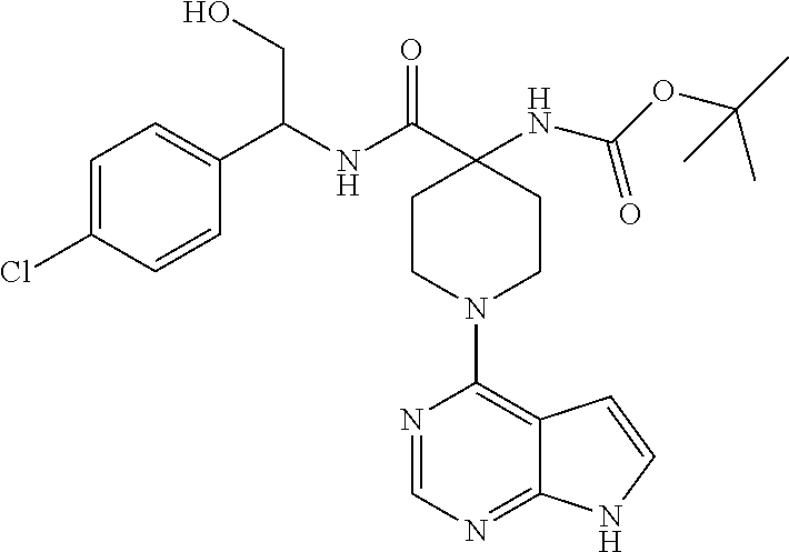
C(C1(NC(OC(C)(C)C)=O)CCN(C2=C3C(=NC=N2)NC=C3)CC1)(NC(C1=CC=C(Cl)C=C1)CO)=O
